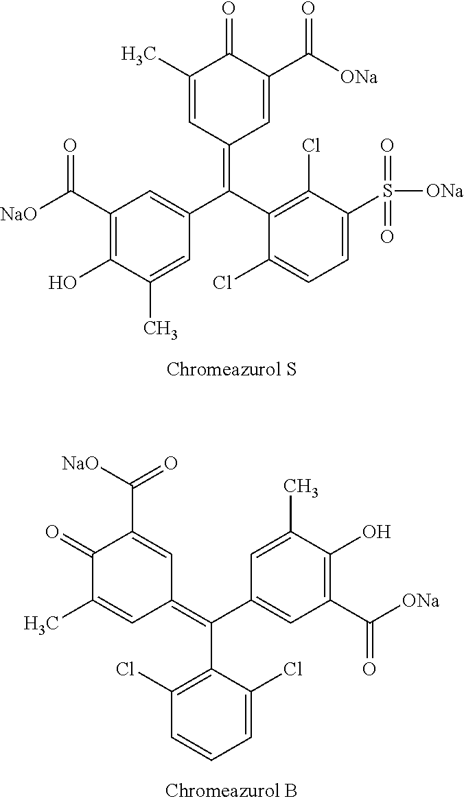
C1(C([NaO])=O)=C(O)C(C)=CC(C(C2=C(Cl)C(S(=O)(=O)[ONa])=CC=C2Cl)=C2C=C(C([ONa])=O)C(=O)C(C)=C2)=C1.C1=CC=C(Cl)C(C(C2=CC(C(=O)[ONa])=C(O)C(C)=C2)=C2C=C(C([NaO])=O)C(=O)C(C)=C2)=C1Cl
